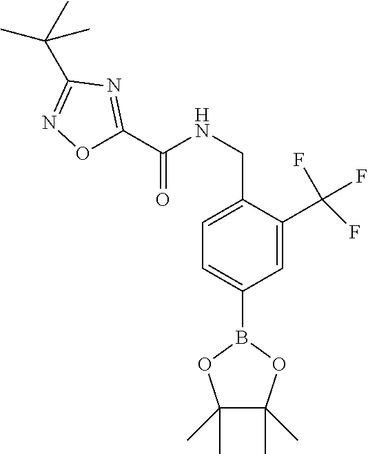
C1(CNC(C2=NC(C(C)(C)C)=NO2)=O)=CC=C(B2OC(C)(C)C(C)(C)O2)C=C1C(F)(F)F
